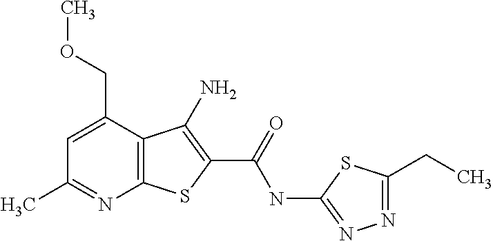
C12=C(C(COC)=CC(C)=N1)C(N)=C(C(NC1=NN=C(CC)S1)=O)S2
